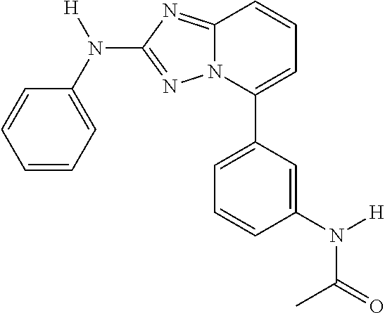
C1=CC=C(N(C2=NN3C(=N2)C=CC=C3C2=CC=CC(N([H])C(C)=O)=C2)[H])C=C1
